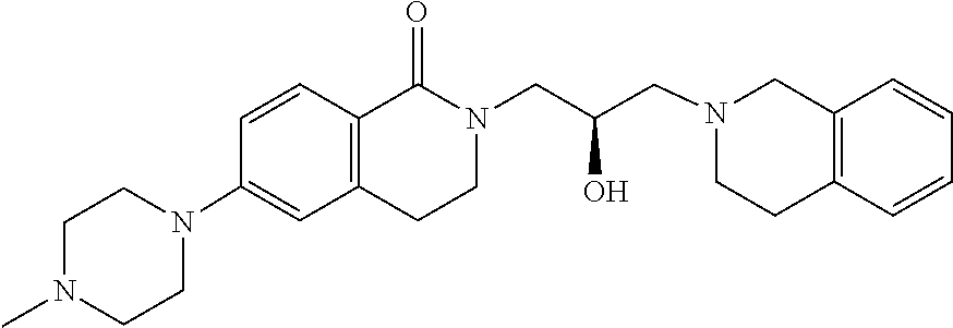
C1CC2=C(CN1CC(CN1C(=O)C3=C(C=C(N4CCN(C)CC4)C=C3)CC1)O)C=CC=C2
